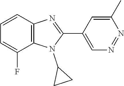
C1=CC2=C(C(F)=C1)N(C1CC1)C(C1=CN=NC(C)=C1)=N2
